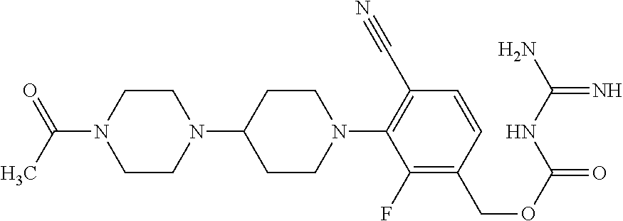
C1CN(C(C)=O)CCN1C1CCN(C2=C(C#N)C=CC(COC(=O)NC(N)=N)=C2F)CC1
